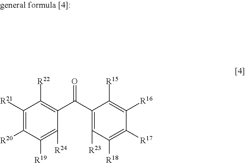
C1([R21])=C([R20])C([R19])=C([R24])C(C(C2=C([R23])C([R18])=C([R17])C([R16])=C2[R15])=O)=C1[R22]
